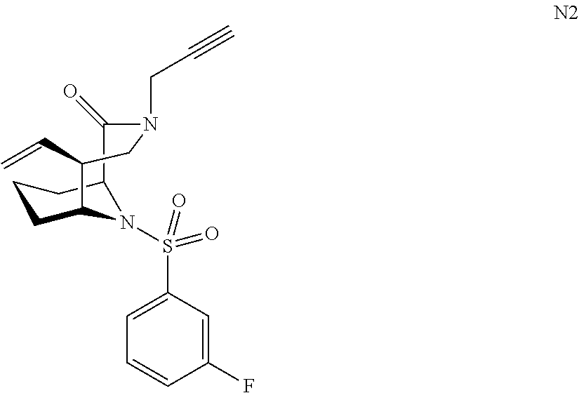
C1CC2N(S(=O)(C3=CC=CC(F)=C3)=O)C(C1)C(=O)N(CC#C)CC2C=C
